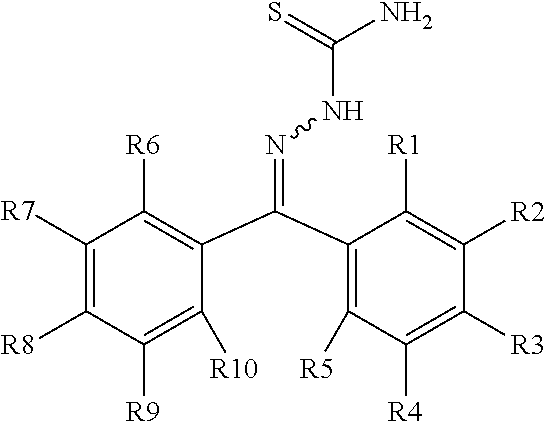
C1([R7])=C([R8])C([R9])=C([R10])C(C(C2=C([R5])C([R4])=C([R3])C([R2])=C2[R1])=NNC(N)=S)=C1[R6]
